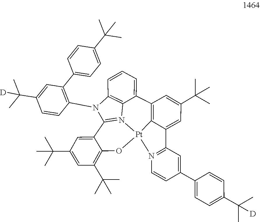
[Pt]123C4=C(C5=CC=CC6=C5N1=C(N6C1=C(C5=CC=C(C(C)(C)C)C=C5)C=C(C(C)(C)[D])C=C1)C1=CC(C(C)(C)C)=CC(C(C)(C)C)=C1O2)C=C(C(C)(C)C)C=C4C1=N3C=CC(C2=CC=C(C(C)([D])C)C=C2)=C1
